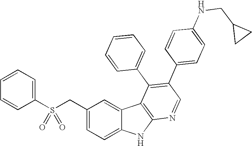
C(C1=CC=C2C(=C1)C1=C(N2)N=CC(C2=CC=C(NCC3CC3)C=C2)=C1C1=CC=CC=C1)S(C1=CC=CC=C1)(=O)=O
